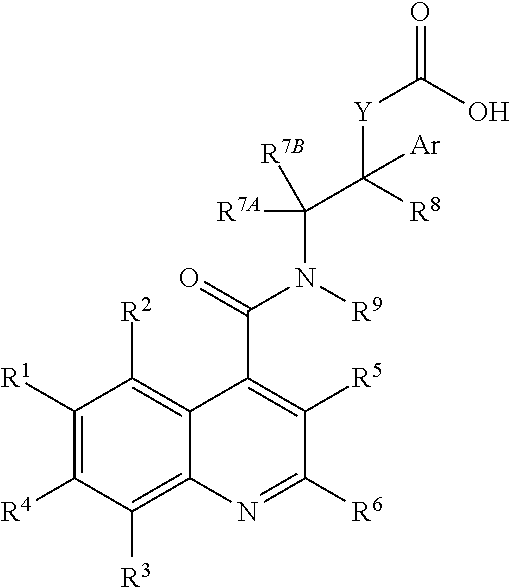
C1([R1])=C([R4])C([R3])=C2C(=C1[R2])C(C(=O)N([R9])C(C([R8])([Y]C(=O)O)[Ar])([R7A])[R7B])=C([R5])C([R6])=N2
